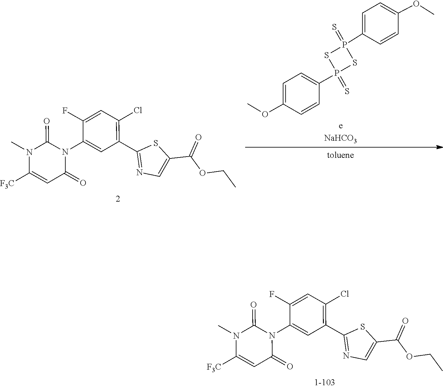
[eNaHCO3].O(C)C1=CC=C(P2(=S)SP(=S)(C3=CC=C(OC)C=C3)S2)C=C1.[toluene].N1(C)C([F3C])=CC(=O)N(C2=CC(C3=NC=C(C(=O)OCC)S3)=C(Cl)C=C2F)C1=O.N1(C)C([F3C])=CC(=O)N(C2=CC(C3=NC=C(C(=O)OCC)S3)=C(Cl)C=C2F)C1=O
